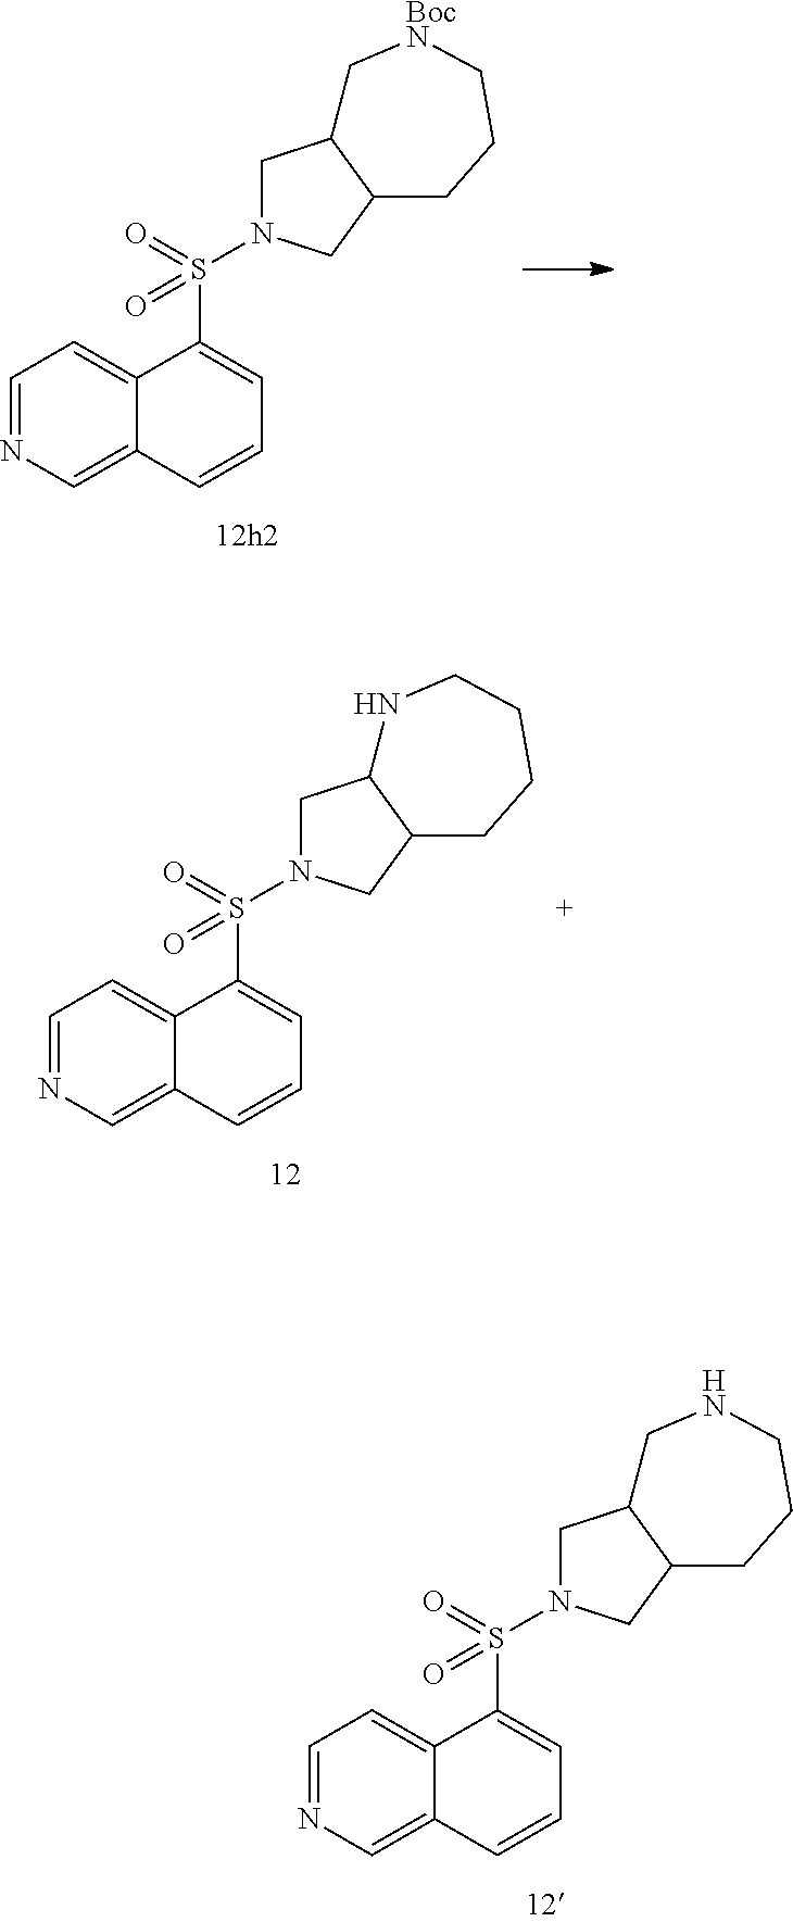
C1=NC=C2C(=C1)C(S(=O)(=O)N1CC3C(C1)CCC[BocN]C3)=CC=C2.C1=NC=C2C(=C1)C(S(=O)(=O)N1CC3C(C1)CCCCN3)=CC=C2.C1=NC=C2C(=C1)C(S(=O)(=O)N1CC3C(C1)CCCNC3)=CC=C2
